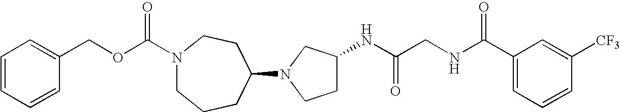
C(N1CCCC(N2CCC(NC(CNC(C3=CC=CC([CF3])=C3)=O)=O)C2)CC1)(OCC1=CC=CC=C1)=O
